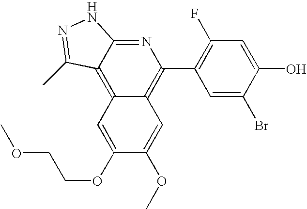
COCCOC1=CC2=C3C(=NC(C4=C(F)C=C(O)C(Br)=C4)=C2C=C1OC)NN=C3C
